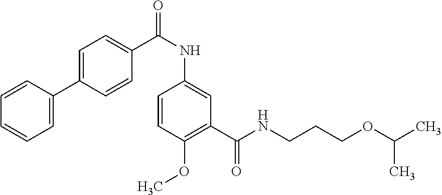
C1=CC(C2=CC=C(C(=O)NC3=CC(C(=O)NCCCOC(C)C)=C(OC)C=C3)C=C2)=CC=C1
